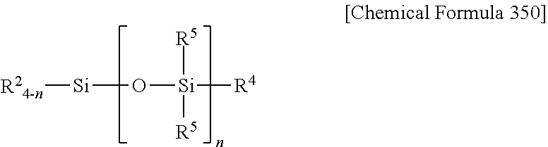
[R24-n][Si]O[Si]([R5])([R5])[R4]
